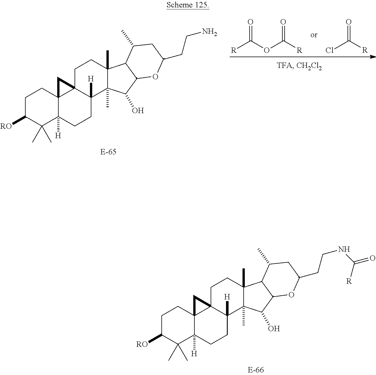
C1CC23C([H])(C(C)(C)C1[RO])CCC1([H])C2(CCC2(C)C1(C)C(O)C1C2C(C)CC(CCN)O1)C3.O=C(OC([R])=O)[R].O=C([R])Cl.C1CC23C([H])(C(C)(C)C1[RO])CCC1([H])C2(CCC2(C)C1(C)C(O)C1C2C(C)CC(CCNC(=O)[R])O1)C3
